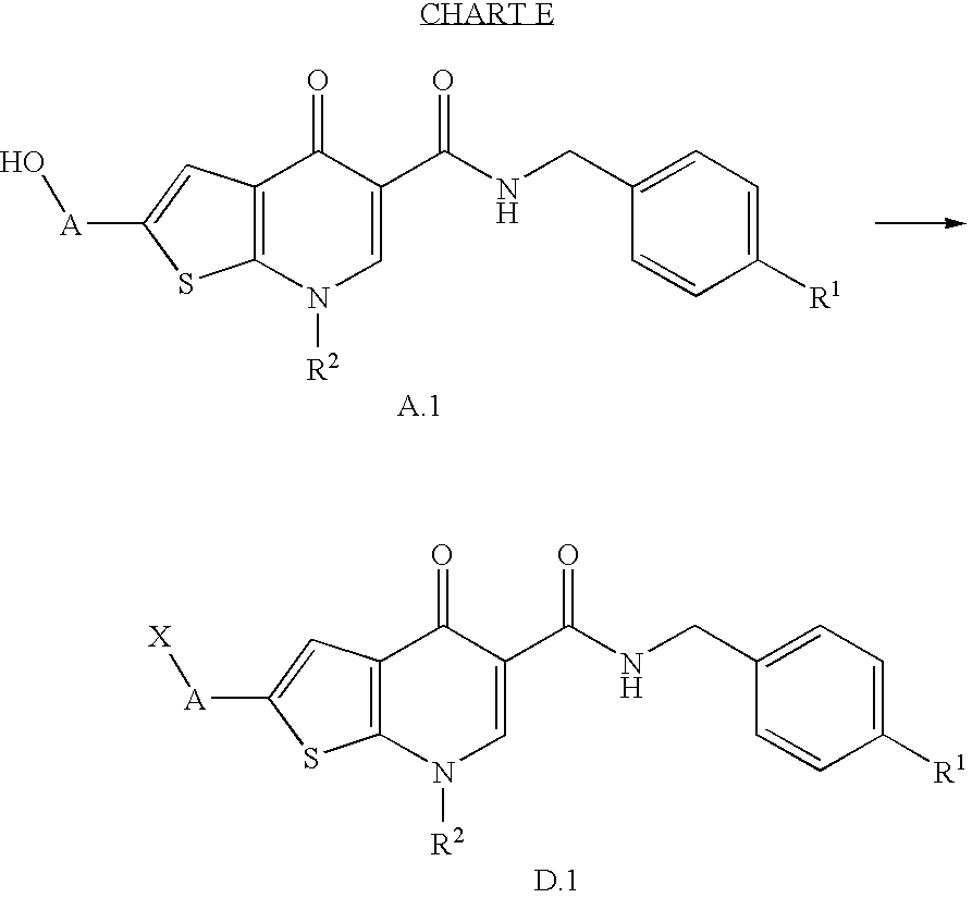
C12=C(N([R2])C=C(C(NCC3=CC=C([R1])C=C3)=O)C1=O)SC([A]O)=C2.C12=C(N([R2])C=C(C(NCC3=CC=C([R1])C=C3)=O)C1=O)SC([A][X])=C2
